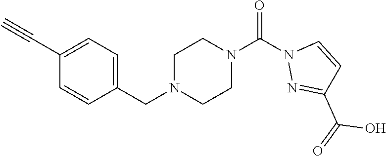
C#CC1=CC=C(CN2CCN(C(N3N=C(C(=O)O)C=C3)=O)CC2)C=C1
